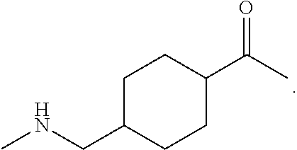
C1C(CNC)CCC(C(C)=O)C1
